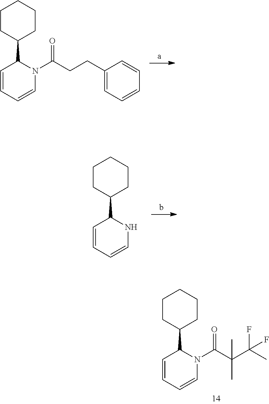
C1CC(C2C=CC=CN2)CCC1.C1CC(C2C=CC=CN2C(C(C(C)(F)F)(C)C)=O)CCC1.C1CC(C2C=CC=CN2C(CCC2=CC=CC=C2)=O)CCC1
